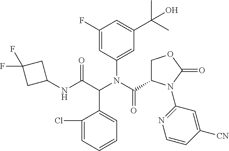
C1=CC=C(Cl)C(C(C(NC2CC(F)(F)C2)=O)N(C(=O)C2COC(=O)N2C2=NC=CC([CN])=C2)C2=CC(C(C)(C)O)=CC(F)=C2)=C1
